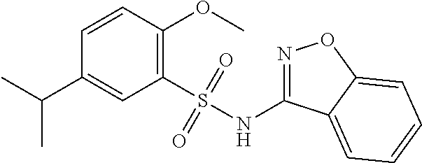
C1=CC(OC)=C(S(NC2=NOC3=CC=CC=C23)(=O)=O)C=C1C(C)C
